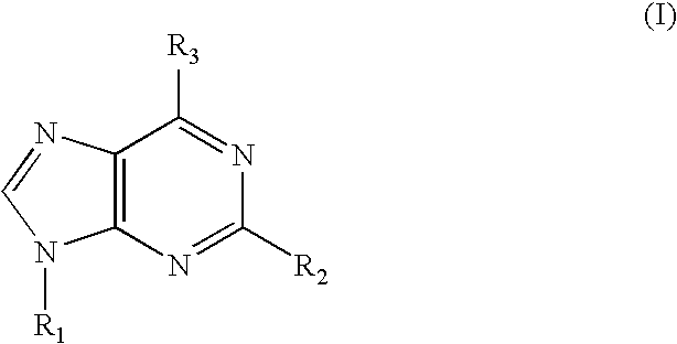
C12=C(N=C([R2])N=C1[R3])N([R1])C=N2
